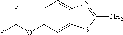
C1=C(OC(F)F)C=C2C(=C1)N=C(N)S2
